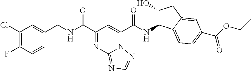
C1(Cl)=C(F)C=CC(CNC(C2=NC3=NC=NN3C(C(NC3C(O)CC4=CC(C(=O)OCC)=CC=C34)=O)=C2)=O)=C1
